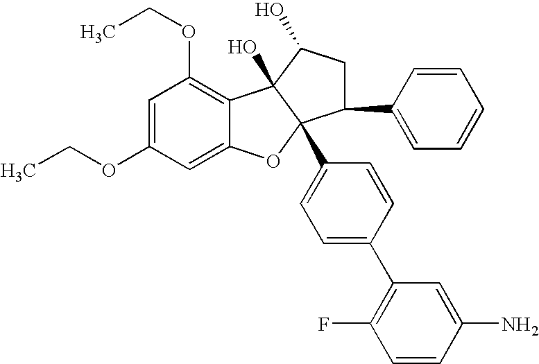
C1=C(OCC)C=C2C(=C1OCC)C1(O)C(C3=CC=C(C4=C(F)C=CC(N)=C4)C=C3)(O2)C(C2=CC=CC=C2)CC1O
